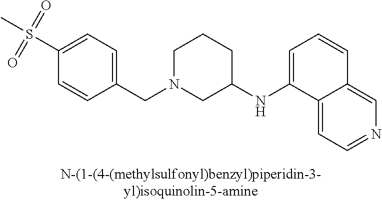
C1(S(C)(=O)=O)=CC=C(CN2CC(NC3=CC=CC4=CN=CC=C34)CCC2)C=C1
